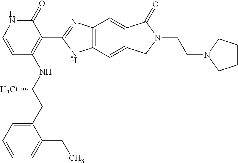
C1=C(CC(NC2=C(C3=NC4=C(N3)C=C3C(=C4)C(=O)N(CCN4CCCC4)C3)C(=O)NC=C2)C)C(CC)=CC=C1
